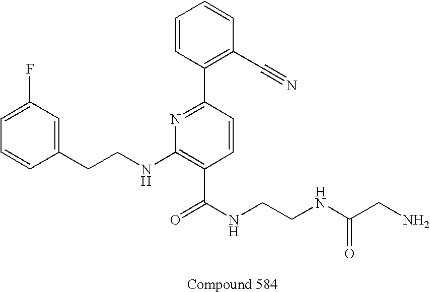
C1=CC(CCNC2=C(C(NCCNC(CN)=O)=O)C=CC(C3=C(C#N)C=CC=C3)=N2)=CC(F)=C1
